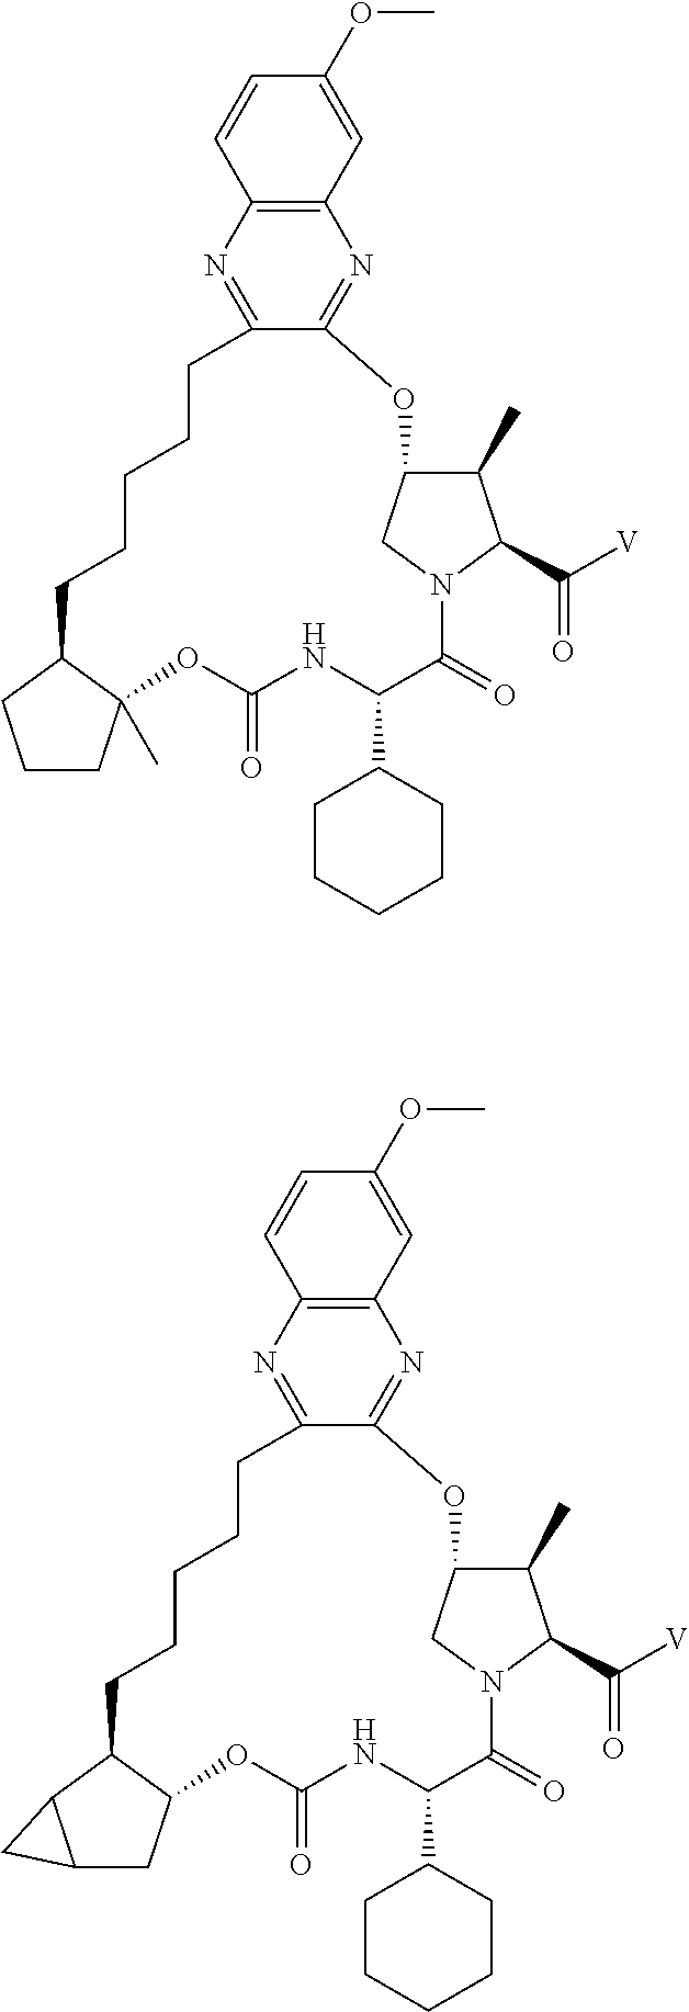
C12=C(N=C3C(=N1)OC1C(C)C(C([V])=O)N(C(=O)C(C4CCCCC4)NC(=O)OC4(C)C(CCCCC3)CCC4)C1)C=CC(OC)=C2.C12=C(N=C3C(=N1)OC1C(C)C(C([V])=O)N(C(=O)C(C4CCCCC4)NC(=O)OC4C(CCCCC3)C3C(C4)C3)C1)C=CC(OC)=C2
